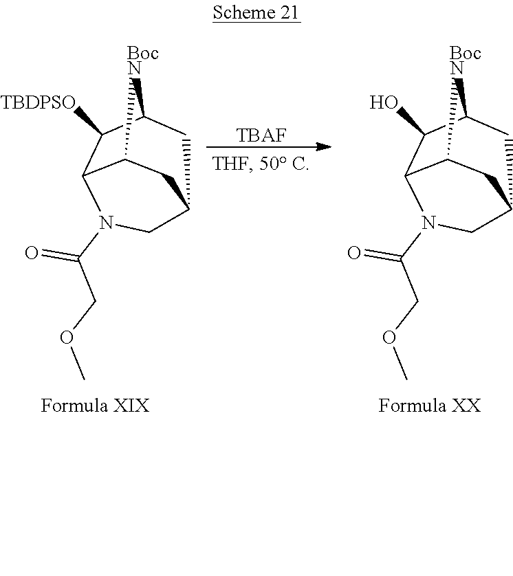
C12C3C([TBDPSO])C([BocN]1)CC(C2)CN3C(COC)=O.[TBAF].C12C3C(O)C([BocN]1)CC(C2)CN3C(COC)=O
